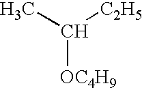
C([OC4H9])(C)[C2H5]
